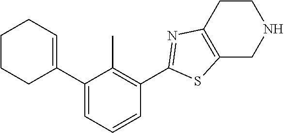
C1(C2=CCCCC2)=CC=CC(C2=NC3=C(S2)CNCC3)=C1C
